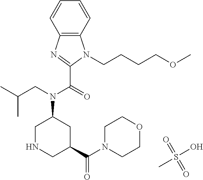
C12=C(N=C(C(=O)N(CC(C)C)C3CNCC(C(N4CCOCC4)=O)C3)N1CCCCOC)C=CC=C2.CS(O)(=O)=O
